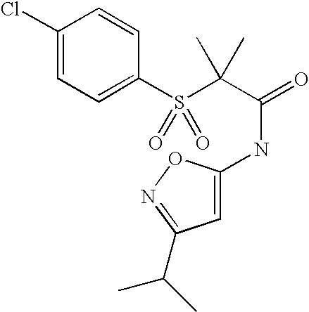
C1(Cl)=CC=C(S(C(C(=O)NC2=CC(C(C)C)=NO2)(C)C)(=O)=O)C=C1
